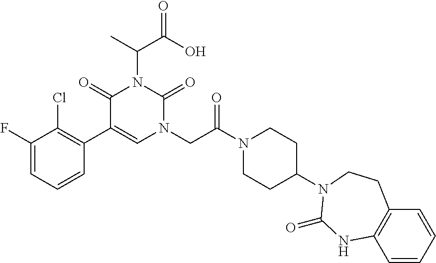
C1(F)=CC=CC(C2=CN(CC(N3CCC(N4CCC5=C(C=CC=C5)NC4=O)CC3)=O)C(=O)N(C(C)C(=O)O)C2=O)=C1Cl
